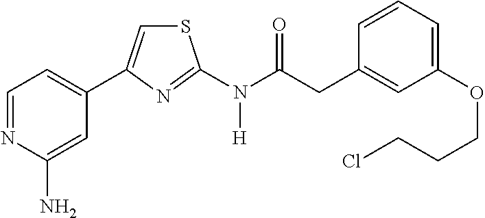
C1=NC(N)=CC(C2=CSC(N(C(CC3=CC(OCCCCl)=CC=C3)=O)[H])=N2)=C1
